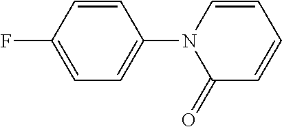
C1=CC(F)=CC=C1N1C(=O)C=CC=C1
